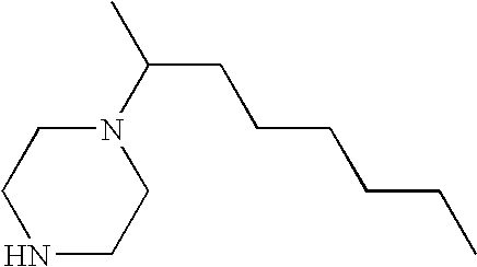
N1(C(CCCCCC)C)CCNCC1
